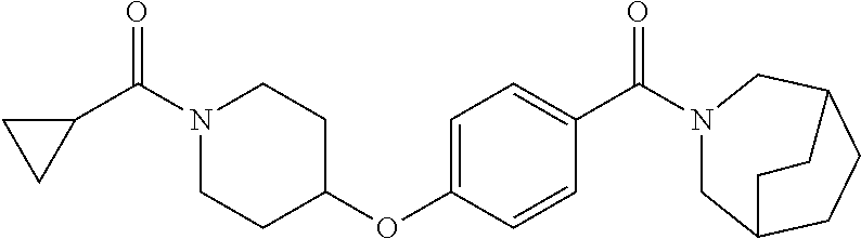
C1(C(N2CCC(OC3=CC=C(C(N4CC5CCC(C4)CC5)=O)C=C3)CC2)=O)CC1
